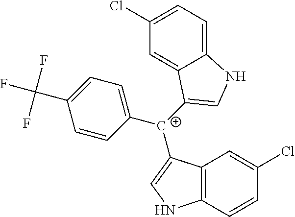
C12=C(C([C+](C3=CC=C(C(F)(F)F)C=C3)C3=CNC4=CC=C(Cl)C=C43)=CN1)C=C(Cl)C=C2
